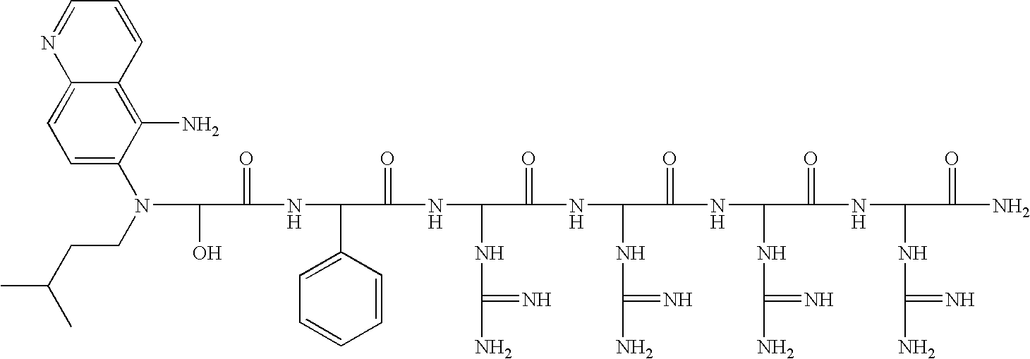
OC(C(=O)NC(C1=CC=CC=C1)C(=O)NC(NC(N)=N)C(=O)NC(NC(N)=N)C(=O)NC(NC(N)=N)C(=O)NC(NC(N)=N)C(=O)N)N(CCC(C)C)C1=CC=C2C(=C1N)C=CC=N2
